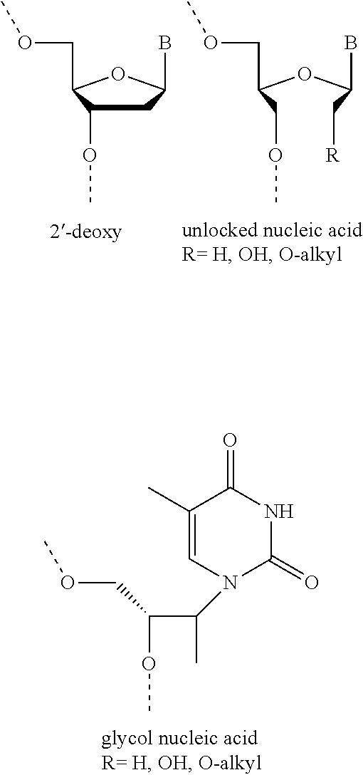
C1C(OC)C(COC)OC1B.C(C(OC(COC)COC)B)[R].C(OC)(C(C)N1C(=O)NC(=O)C(C)=C1)COC
